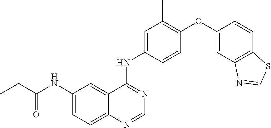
C1=C(NC(CC)=O)C=C2C(=C1)N=CN=C2NC1=CC(C)=C(OC2=CC3=C(C=C2)SC=N3)C=C1
